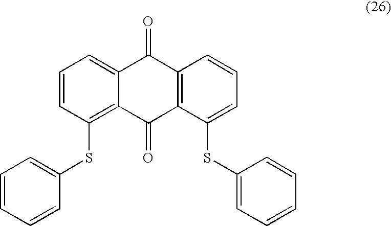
C1=CC(SC2=CC=CC=C2)=C2C(=C1)C(=O)C1=C(C2=O)C(SC2=CC=CC=C2)=CC=C1
